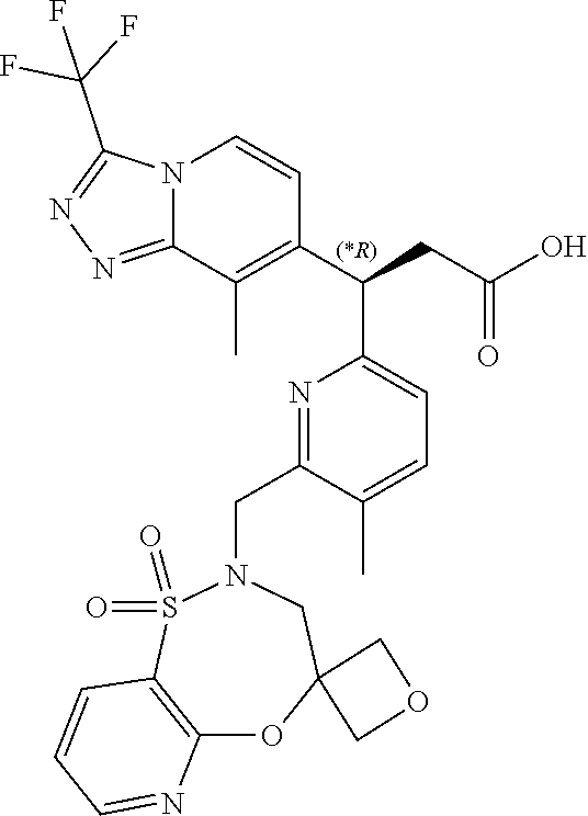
N12C(=NN=C1C(F)(F)F)C(C)=C(C(CC(O)=O)C1=CC=C(C)C(CN3S(=O)(=O)C4=C(OC5(C3)COC5)N=CC=C4)=N1)C=C2
